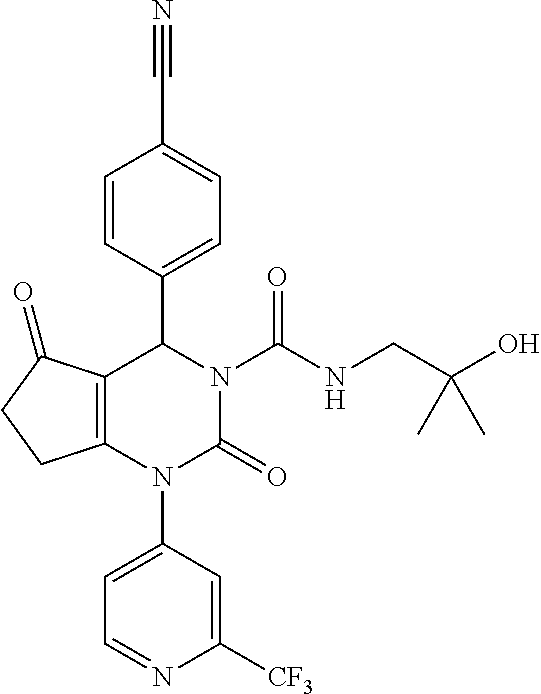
C12=C(C(=O)CC1)C(C1=CC=C(C#N)C=C1)N(C(NCC(C)(C)O)=O)C(=O)N2C1=CC=NC([CF3])=C1
